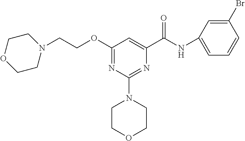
N(C(C1=CC(OCCN2CCOCC2)=NC(N2CCOCC2)=N1)=O)C1=CC=CC(Br)=C1
